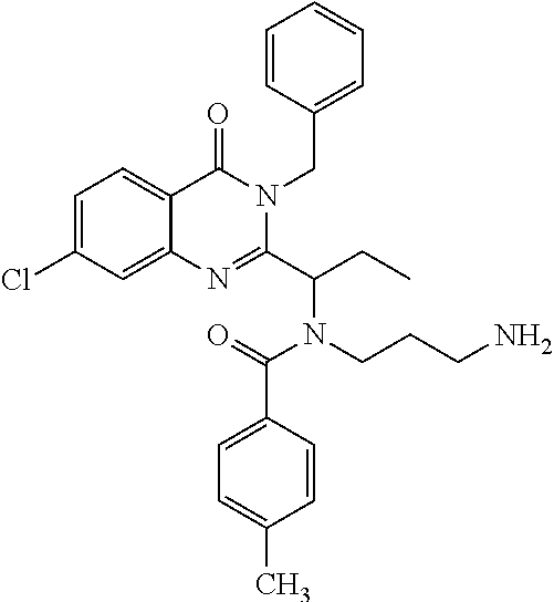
C1=C(Cl)C=C2C(=C1)C(=O)N(CC1=CC=CC=C1)C(C(CC)N(CCCN)C(=O)C1=CC=C(C)C=C1)=N2
